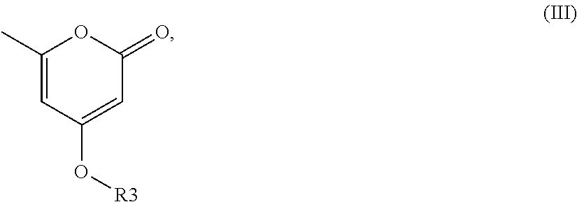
C1(C)=CC(O[R3])=CC(=O)O1
